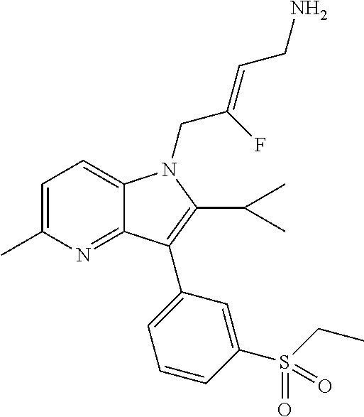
C1=C(C)N=C2C(=C1)N(CC(=CCN)F)C(C(C)C)=C2C1=CC=CC(S(CC)(=O)=O)=C1
